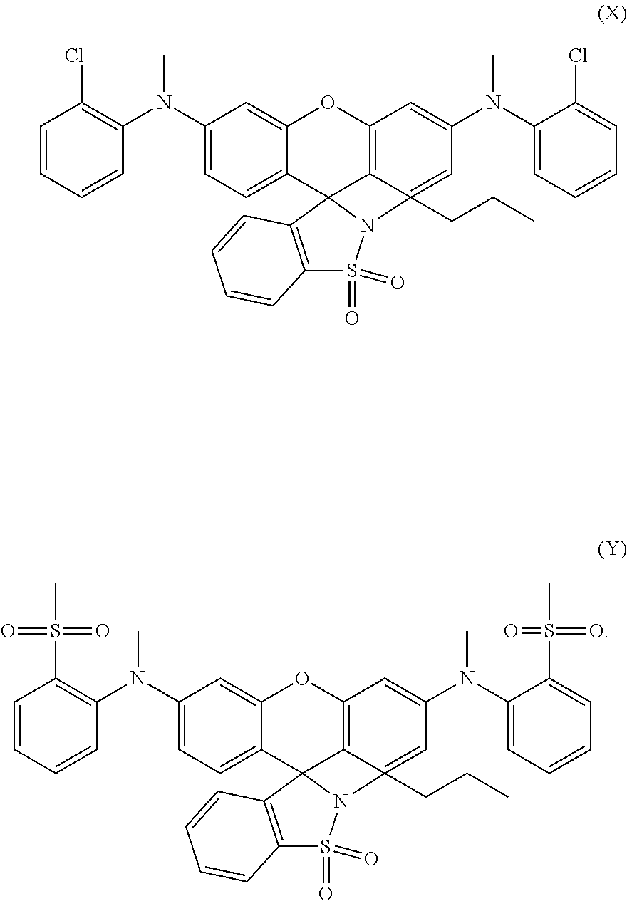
C1=CC=CC(N(C2=CC=C3C(=C2)OC2=C4C(CCC)(=CC(N(C5=CC=CC=C5Cl)C)=C2)N2S(=O)(=O)C5=C(C342)C=CC=C5)C)=C1Cl.C1=CC=CC(N(C2=CC=C3C(=C2)OC2=C4C(CCC)(=CC(N(C5=CC=CC=C5S(=O)(=O)C)C)=C2)N2S(=O)(=O)C5=C(C342)C=CC=C5)C)=C1S(C)(=O)=O
